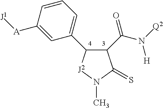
C1(C(N([Q2])[H])=O)C(C2=CC=CC([A][J1])=C2)[J2]N(C)C1=S
